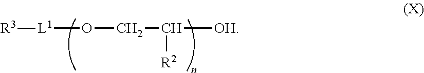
[L1](OCC([OH])[R2])[R3]
